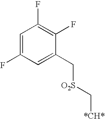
C1=C(F)C=C(C[O2S]C[*CH*])C(F)=C1F
